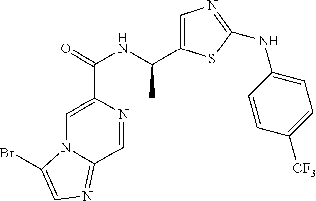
C1=C(C(=O)NC(C2=CN=C(NC3=CC=C([CF3])C=C3)S2)C)N=CC2=NC=C(Br)N12
